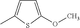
C1=C(OC)SC(C)=C1
